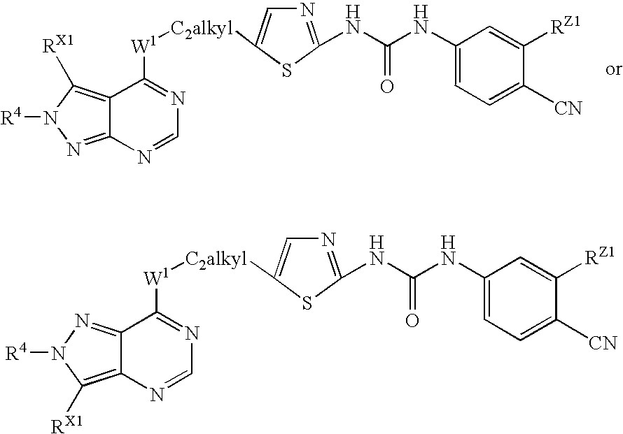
C12=C([RX1])N([R4])N=C1C([W1][C2alkyl]C1=CN=C(NC(NC3=CC=C([CN])C([RZ1])=C3)=O)S1)=NC=N2.C12=NN([R4])C([RX1])=C1C([W1][C2alkyl]C1=CN=C(NC(NC3=CC=C([CN])C([RZ1])=C3)=O)S1)=NC=N2
